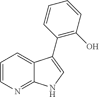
C1=CN=C2C(=C1)C(C1=C(O)C=CC=C1)=CN2
